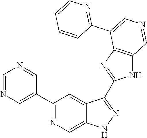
C1(C2=CN=CN=C2)=NC=C2C(=C1)C(C1=NC3=C(N1)C=NC=C3C1=NC=CC=C1)=NN2
